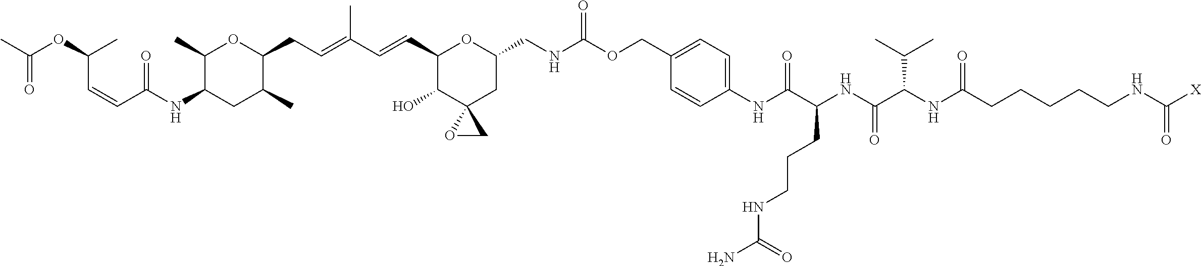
C1(C)C(NC(C=CC(OC(C)=O)C)=O)CC(C)C(CC=C(C=CC2C(O)C3(CC(CNC(OCC4=CC=C(NC(C(NC(C(NC(CCCCCNC([X])=O)=O)C(C)C)=O)CCCNC(=O)N)=O)C=C4)=O)O2)OC3)C)O1
